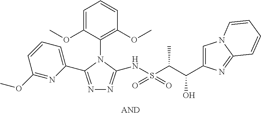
N1=C(C2=CC=CC(OC)=N2)N(C2=C(OC)C=CC=C2OC)C(NS(C(C(O)C2=CN3C(=N2)C=CC=C3)C)(=O)=O)=N1
